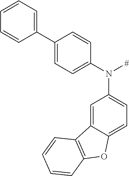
C1=CC=C(C2=CC=C(N(C3=CC=C4C(=C3)C3=C(O4)C=CC=C3)[#])C=C2)C=C1
